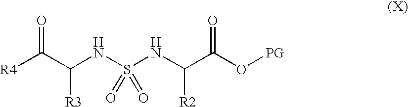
O=C(C(NS(NC(C(O[PG])=O)[R2])(=O)=O)[R3])[R4]
